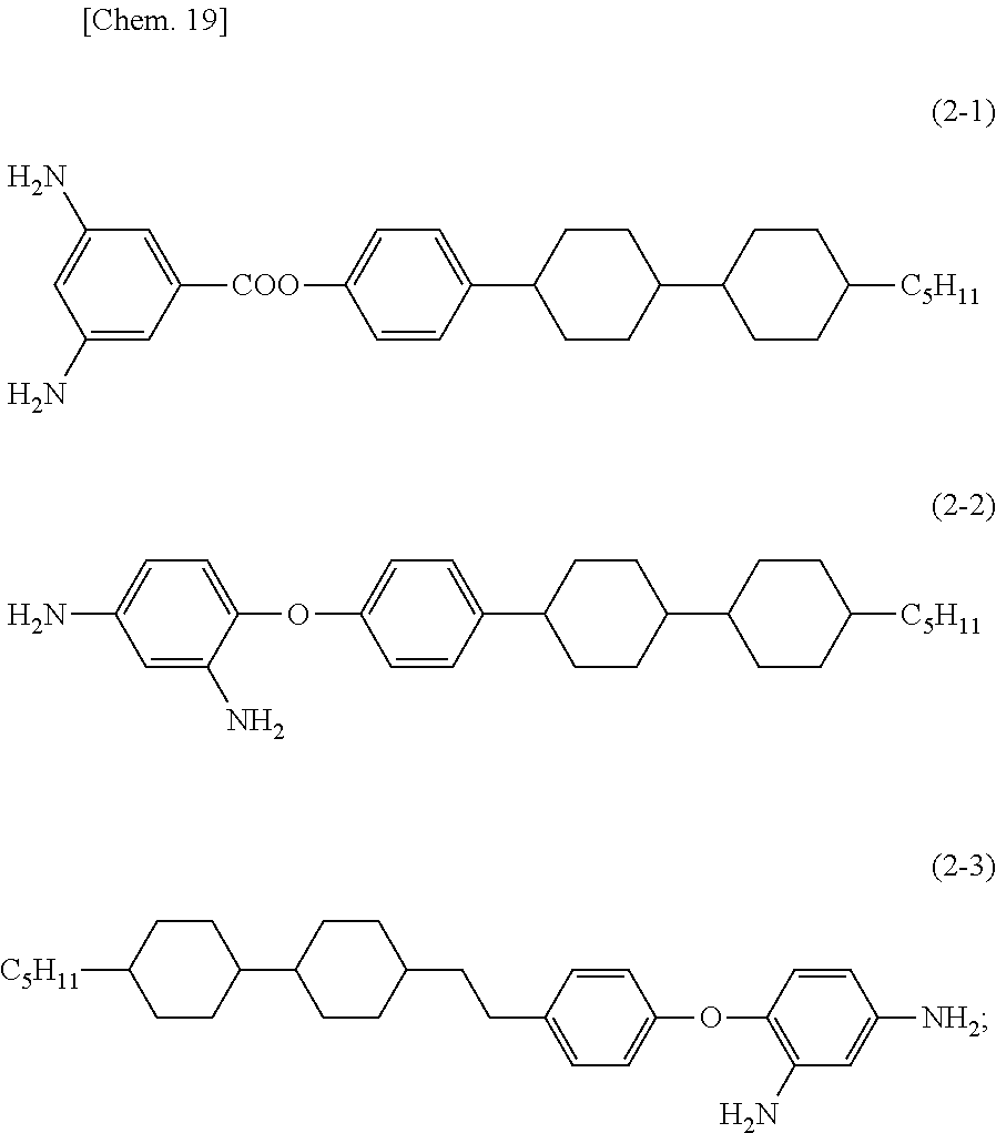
C1(N)=CC([COO]C2=CC=C(C3CCC(C4CCC([C5H11])CC4)CC3)C=C2)=CC(N)=C1.C1=C(N)C(OC2=CC=C(C3CCC(C4CCC([C5H11])CC4)CC3)C=C2)=CC=C1N.C1CC(C2CCC(CCC3=CC=C(OC4=C(N)C=C([NH2])C=C4)C=C3)CC2)CCC1[C5H11]
